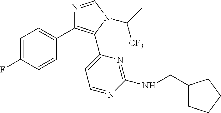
C1=C(F)C=CC(C2=C(C3=CC=NC(NCC4CCCC4)=N3)N(C(C)[CF3])C=N2)=C1
